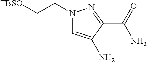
N1(CC[TBSO])C=C(N)C(C(=O)N)=N1
